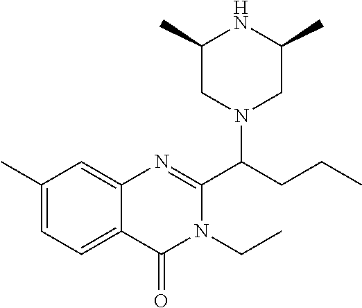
C1(C)CN(C(CCC)C2=NC3=CC(C)=CC=C3C(=O)N2CC)CC(C)N1
